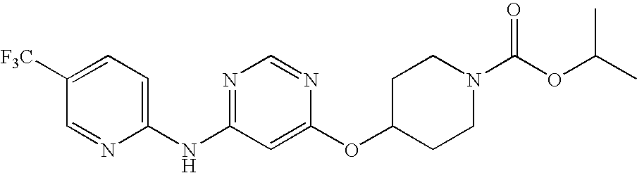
C1([F3C])=CC=C(NC2=NC=NC(OC3CCN(C(OC(C)C)=O)CC3)=C2)N=C1
